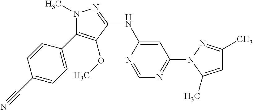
N1(C)C(C2=CC=C(C#N)C=C2)=C(OC)C(NC2=CC(N3C(C)=CC(C)=N3)=NC=N2)=N1
